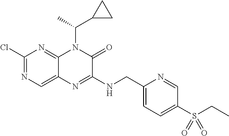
C1(Cl)=NC=C2C(=N1)N(C(C1CC1)C)C(=O)C(NCC1=CC=C(S(CC)(=O)=O)C=N1)=N2
